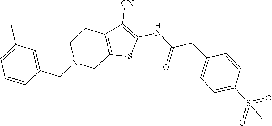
C12=C(C([CN])=C(NC(CC3=CC=C(S(=O)(=O)C)C=C3)=O)S1)CCN(CC1=CC(C)=CC=C1)C2
